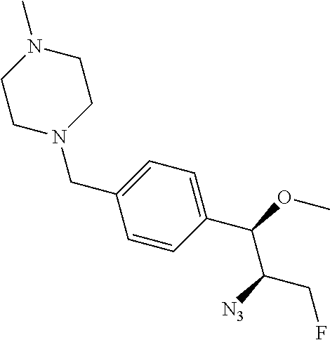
C(C1=CC=C(C(OC)C([N3])CF)C=C1)N1CCN(C)CC1
